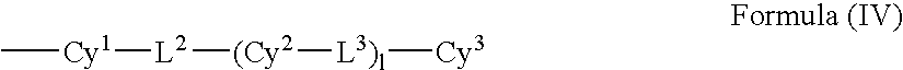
C[Cy1][L2][(Cy2][L3)l][Cy3]
